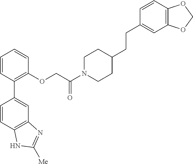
C1=CC(C2=CC3=C(C=C2)NC([Me])=N3)=C(OCC(N2CCC(CCC3=CC4=C(C=C3)OCO4)CC2)=O)C=C1
